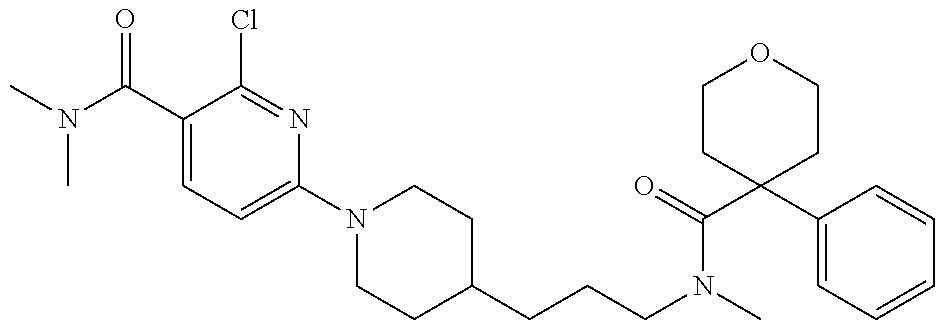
CN(C(C1=CC=C(N2CCC(CCCN(C)C(=O)C3(C4=CC=CC=C4)CCOCC3)CC2)N=C1Cl)=O)C
